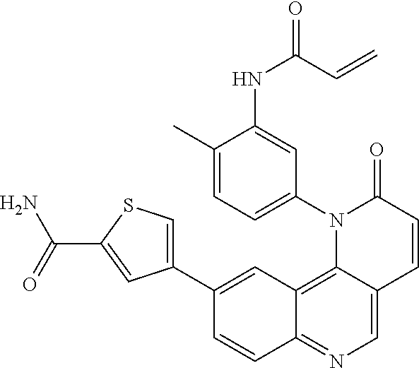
C12=C3C(=CN=C1C=CC(C1=CSC(C(=O)N)=C1)=C2)C=CC(=O)N3C1=CC=C(C)C(NC(C=C)=O)=C1
